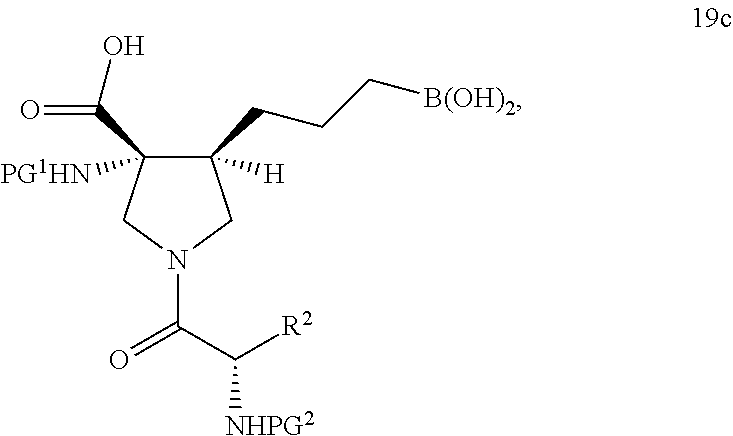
C1(CCC[B(OH)2])([H])C(C(O)=O)([PG1HN])CN(C(C([R2])[NHPG2])=O)C1
